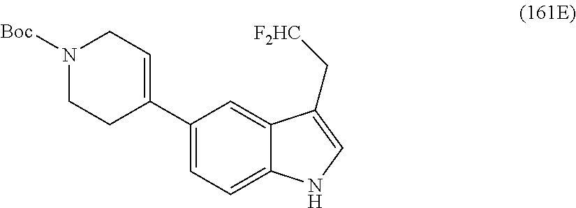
C1(C2=CCN([Boc])CC2)=CC=C2C(=C1)C(C[F2HC])=CN2
